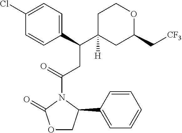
C(C1([H])CC(C[CF3])OCC1)(CC(N1C(=O)OCC1C1=CC=CC=C1)=O)C1=CC=C(Cl)C=C1
